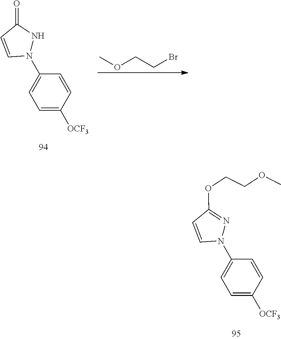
C1=C([OCF3])C=CC(N2N=C(OCCOC)C=C2)=C1.C1=C([OCF3])C=CC(N2NC(=O)C=C2)=C1.COCCBr
